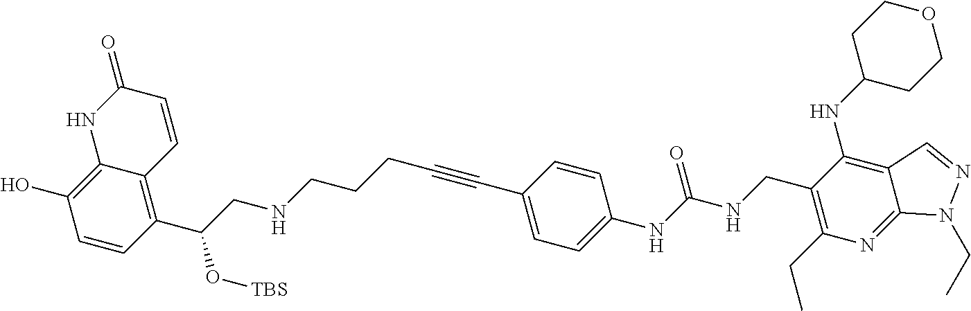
C12=C(O)C=CC(C(CNCCCC#CC3=CC=C(NC(NCC4=C(CC)N=C5C(=C4NC4CCOCC4)C=NN5CC)=O)C=C3)O[TBS])=C1C=CC(=O)N2
